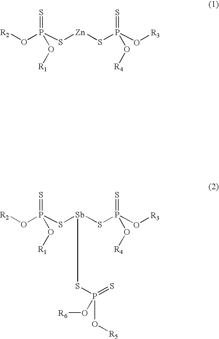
O(P(S[Zn]SP(O[R3])(O[R4])=S)(O[R1])=S)[R2].O(P(S[Sb](SP(O[R3])(O[R4])=S)SP(=S)(O[R5])O[R6])(O[R1])=S)[R2]
